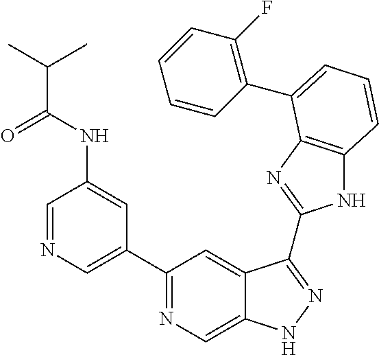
C1=NC=C(C2=NC=C3C(=C2)C(C2=NC4=C(N2)C=CC=C4C2=C(F)C=CC=C2)=NN3)C=C1NC(C(C)C)=O
